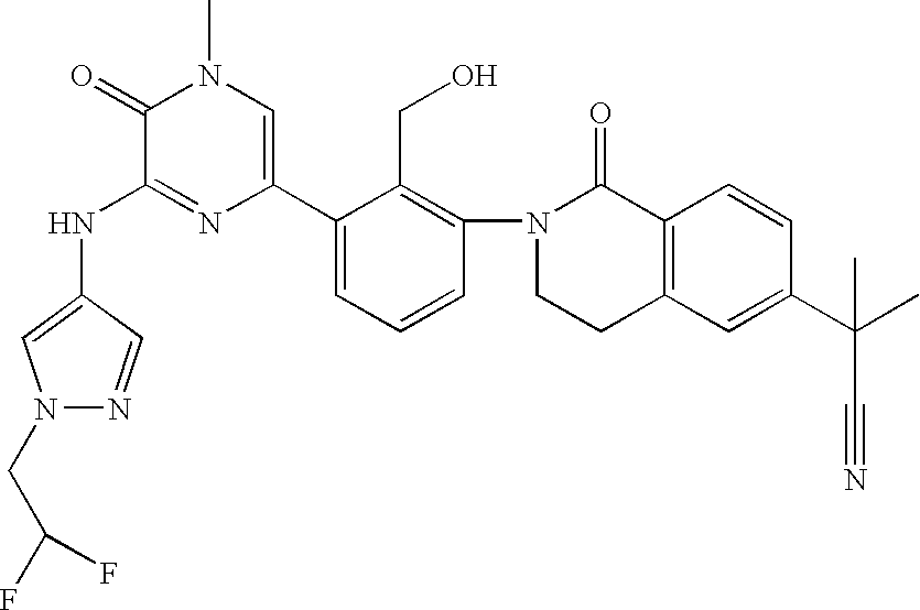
N(C1=NC(C2=CC=CC(N3CCC4=C(C3=O)C=CC(C(C)(C#N)C)=C4)=C2CO)=CN(C)C1=O)C1=CN(CC(F)F)N=C1
